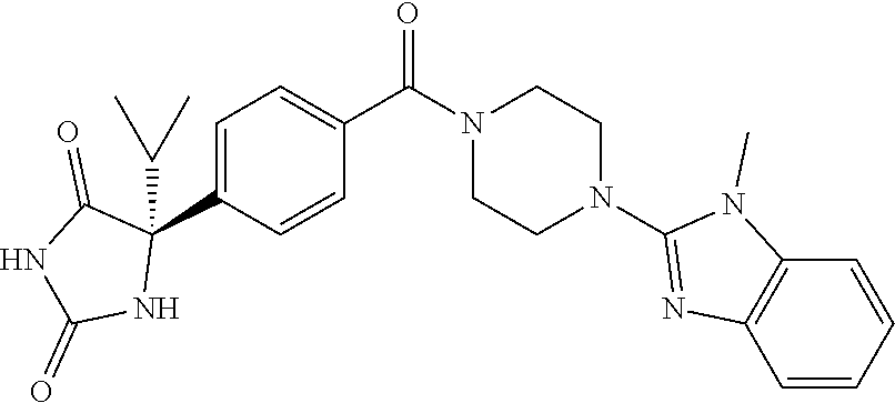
C1=C(C2(C(C)C)C(=O)NC(=O)N2)C=CC(C(=O)N2CCN(C3=NC4=C(N3C)C=CC=C4)CC2)=C1
